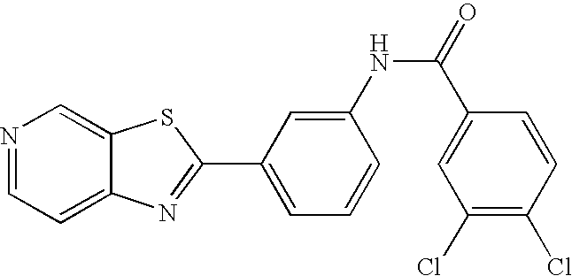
C12=CC=NC=C1SC(C1=CC=CC(NC(C3=CC(Cl)=C(Cl)C=C3)=O)=C1)=N2
